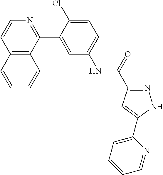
C12=C(C(C3=CC(NC(=O)C4=NNC(C5=CC=CC=N5)=C4)=CC=C3Cl)=NC=C1)C=CC=C2
